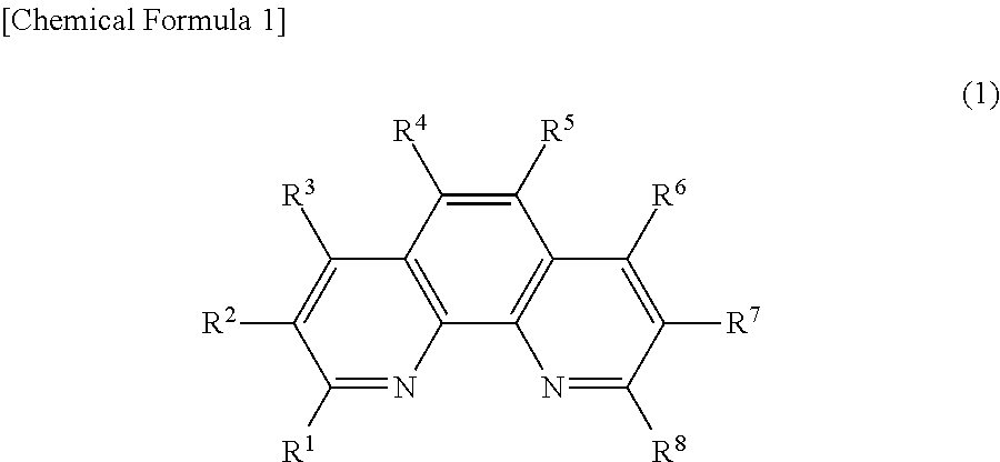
C1([R5])=C([R4])C2=C(C3=C1C([R6])=C([R7])C([R8])=N3)N=C([R1])C([R2])=C2[R3]
